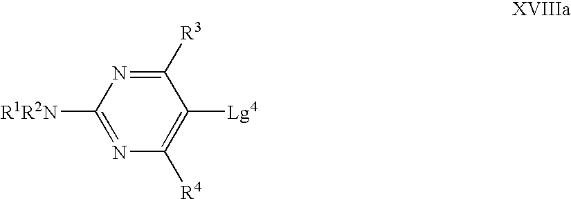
C1([R3])=NC([R1R2N])=NC([R4])=C1[Lg4]
